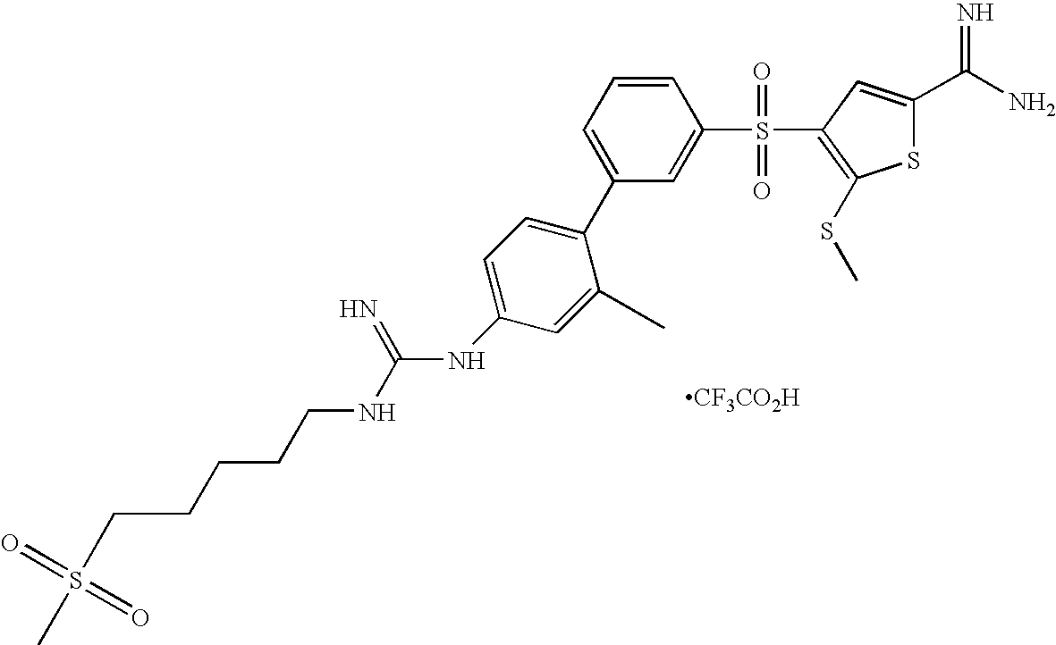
[CF3CO2H].C1=C(C2=CC=C(NC(=N)NCCCCCS(C)(=O)=O)C=C2C)C=C(S(=O)(=O)C2=C(SC)SC(C(N)=N)=C2)C=C1
